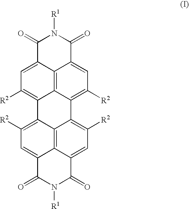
C1(=O)C2=CC([R2])=C3C4=C2C(=CC([R2])=C4C2=C([R2])C=C4C5=C2C3=C([R2])C=C5C(=O)N([R1])C4=O)C(=O)N1[R1]
